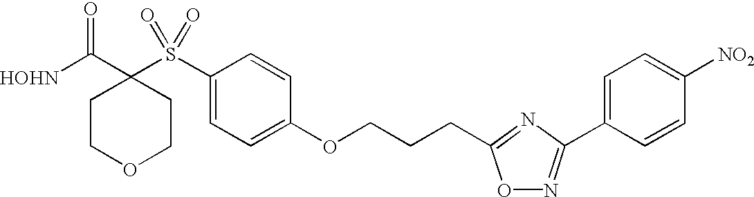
[HOHN]C(C1(S(C2=CC=C(OCCCC3=NC(C4=CC=C([NO2])C=C4)=NO3)C=C2)(=O)=O)CCOCC1)=O
